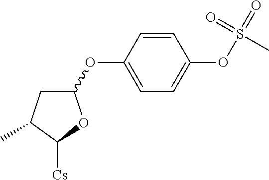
C1(OC2=CC=C(OS(=O)(=O)C)C=C2)CC(C)C([Cs])O1
